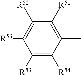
[R53]C1=C([R52])C([R51])=C(C)C([R54])=C1[R53]
